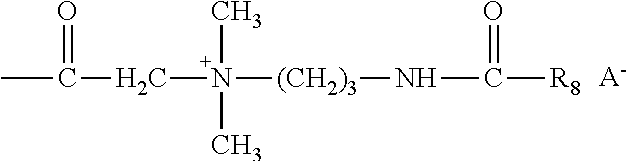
C(CN([(CH2)3]NC([R8])=O)(C)C)(C)=O.[A-]
